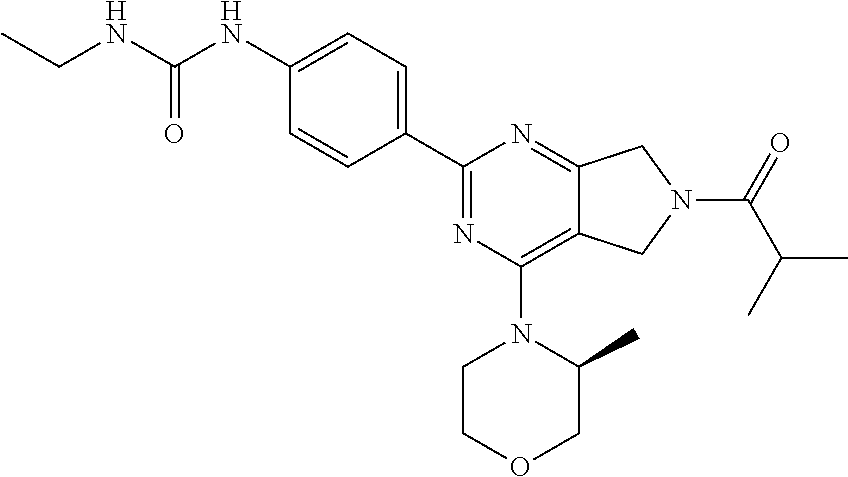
C(NC(NC1=CC=C(C2=NC(N3CCOCC3C)=C3C(=N2)CN(C(=O)C(C)C)C3)C=C1)=O)C
